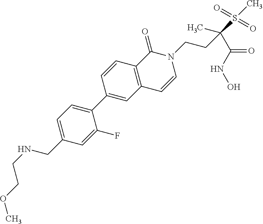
C1(C2=CC3=C(C=C2)C(=O)N(CCC(C(=O)NO)(S(C)(=O)=O)C)C=C3)=CC=C(CNCCOC)C=C1F
